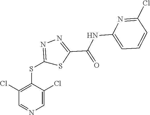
C1=C(Cl)C(SC2=NN=C(C(=O)NC3=CC=CC(Cl)=N3)S2)=C(Cl)C=N1
